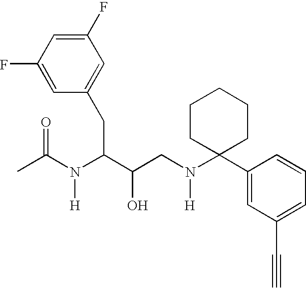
C1(F)=CC(CC(C(CN(C2(C3=CC(C#C)=CC=C3)CCCCC2)[H])O)N(C(C)=O)[H])=CC(F)=C1
